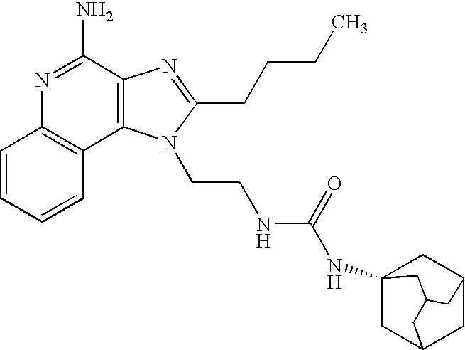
C1=CC=CC2=C1N=C(N)C1=C2N(CCNC(NC23CC4CC(C2)CC(C3)C4)=O)C(CCCC)=N1
